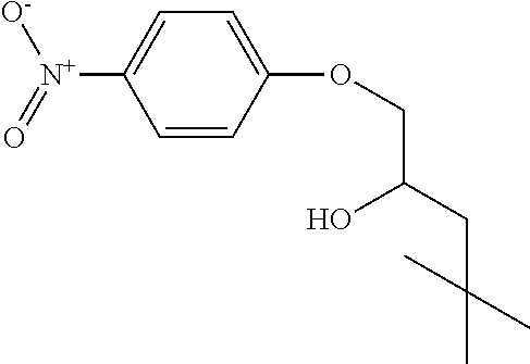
C1=CC(OCC(CC(C)(C)C)O)=CC=C1[N+](=O)[O-]
